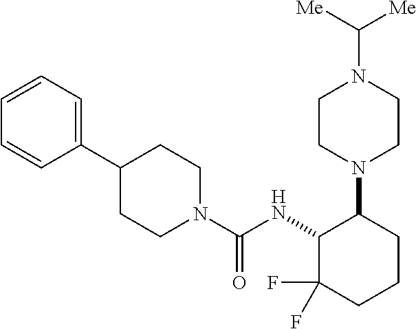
C1(C2CCN(C(NC3C(F)(F)CCCC3N3CCN(C([Me])[Me])CC3)=O)CC2)=CC=CC=C1
